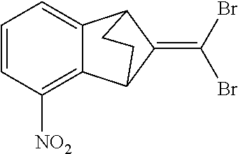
C1=CC([NO2])=C2C(=C1)C1C(=C(Br)Br)C2CC1
